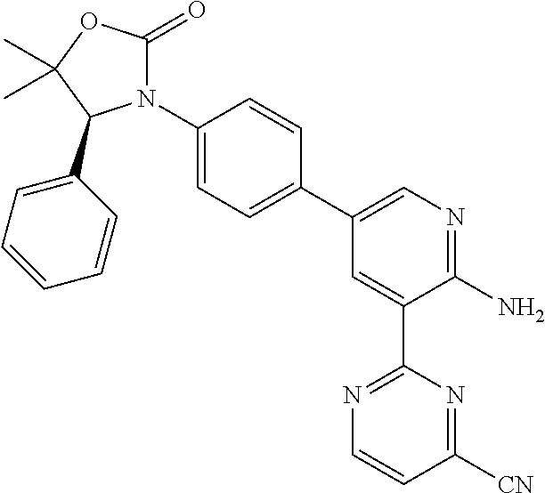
N1(C2=CC=C(C3=CN=C(N)C(C4=NC=CC([CN])=N4)=C3)C=C2)C(=O)OC(C)(C)C1C1=CC=CC=C1
